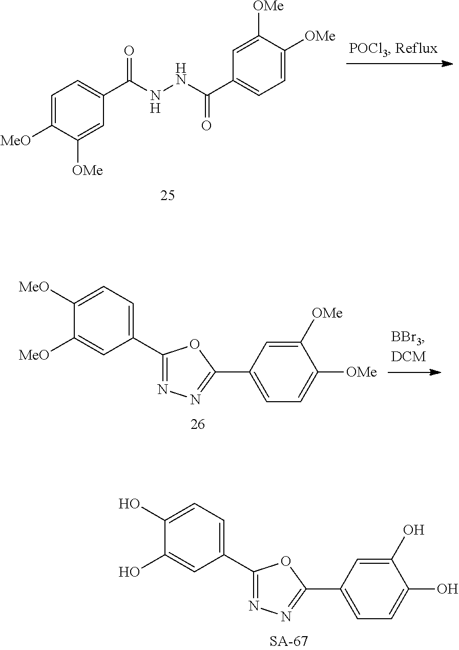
C1(C2=CC=C(O)C(O)=C2)=NN=C(C2=CC=C(O)C(O)=C2)O1.C1=C([MeO])C([OMe])=CC(C(=O)NNC(=O)C2=CC=C([OMe])C([OMe])=C2)=C1.C1(C2=CC=C([MeO])C([MeO])=C2)=NN=C(C2=CC=C([OMe])C([OMe])=C2)O1
